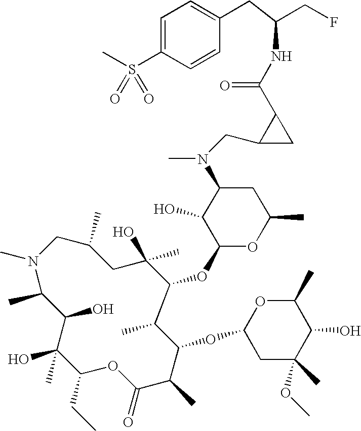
N1(C)CC(C)CC(O)(C)C(OC2OC(C)CC(N(C)CC3CC3C(=O)NC(CF)CC3=CC=C(S(=O)(=O)C)C=C3)C2O)C(C)C(OC2CC(C)(OC)C(O)C(C)O2)C(C)C(=O)OC(CC)C(O)(C)C(O)C1C
